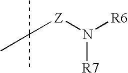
[Z](N([R6])[R7])C(C)(C)C
